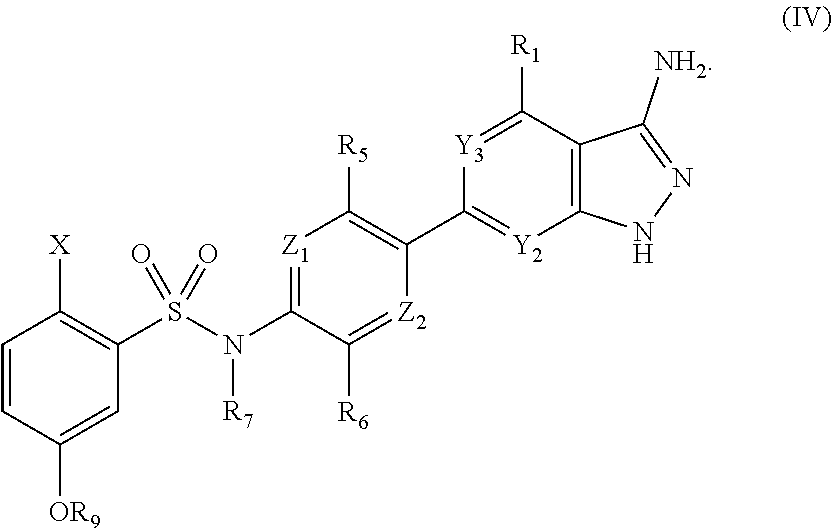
S(=O)(C1=C([X])C=CC([OR9])=C1)(=O)N(C1=[Z1]C([R5])=C(C2=[Y2]C3=C(C([NH2])=NN3)C([R1])=[Y3]2)[Z2]=C1[R6])[R7]
